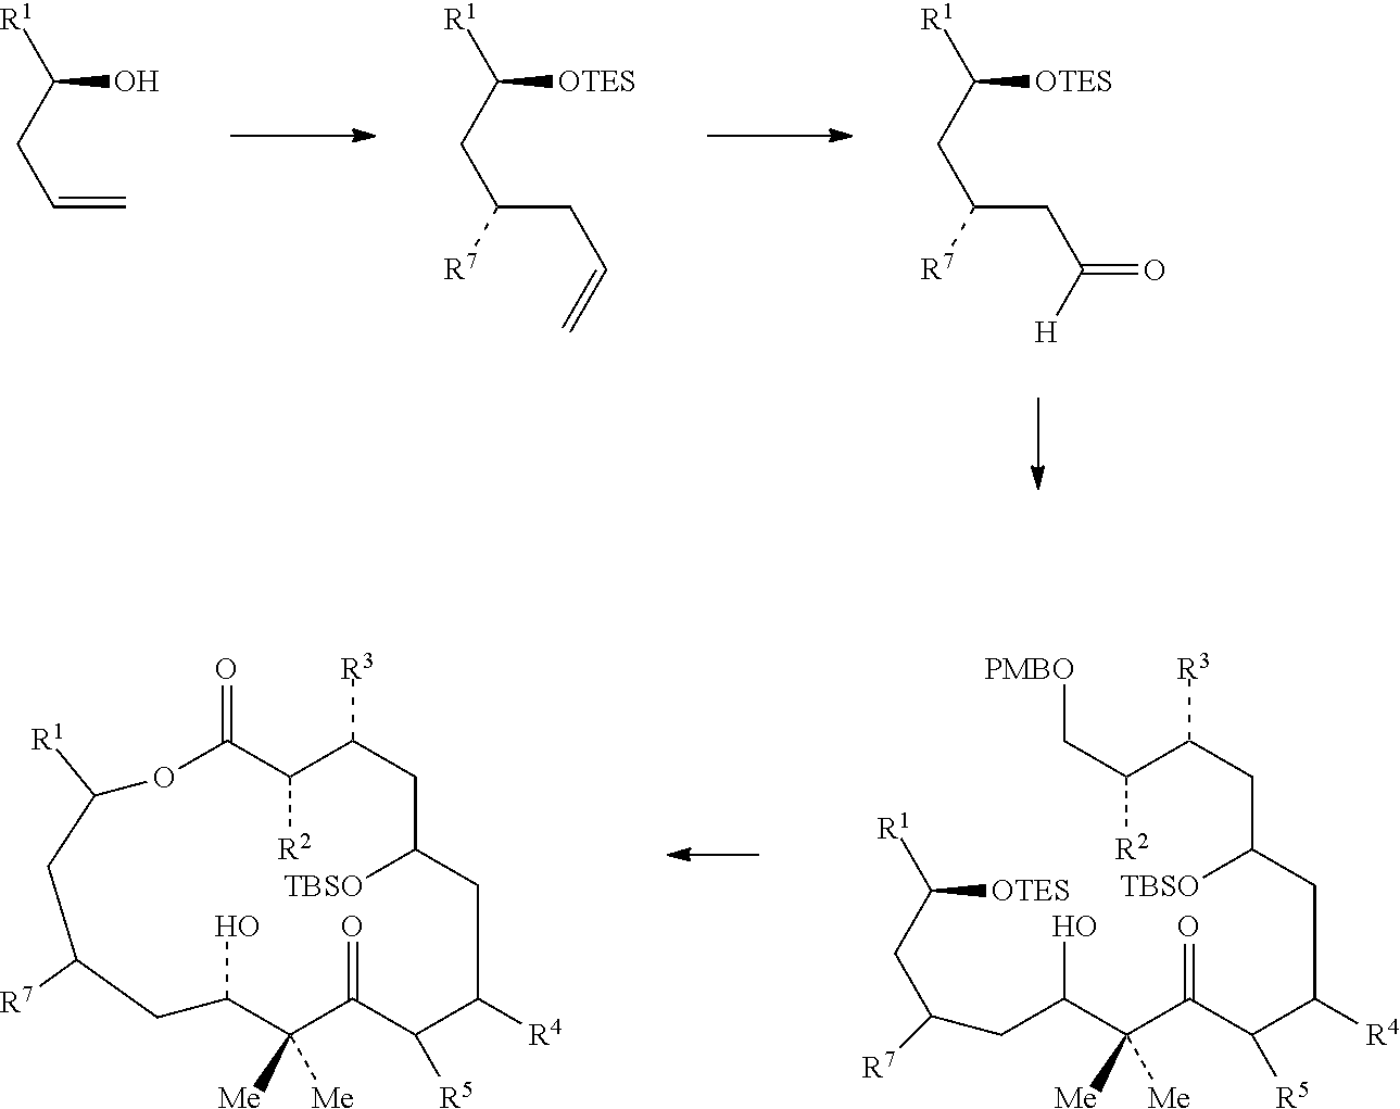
[OTES]C(CC(CC([H])=O)[R7])[R1].[OTES]C(CC(CC=C)[R7])[R1].OC(CC=C)[R1].OC(C(C(=O)C(C(CC(CC(C([R2])C[PMBO])[R3])[TBSO])[R4])[R5])([Me])[Me])CC([R7])CC([OTES])[R1].OC1C([Me])([Me])C(=O)C([R5])C([R4])CC([TBSO])CC([R3])C([R2])C(=O)OC([R1])CC([R7])C1
